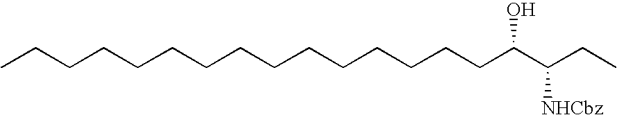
CCCCCCCCCCCCCCCC(C([NHCbz])CC)O
